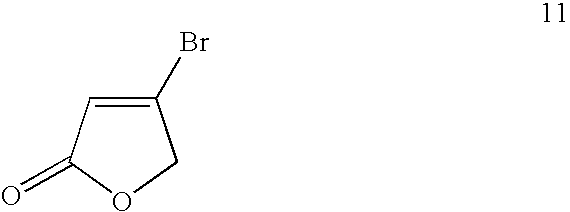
C1(Br)=CC(=O)OC1
